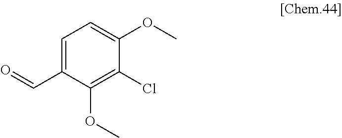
C1=C(C=O)C(OC)=C(Cl)C(OC)=C1
